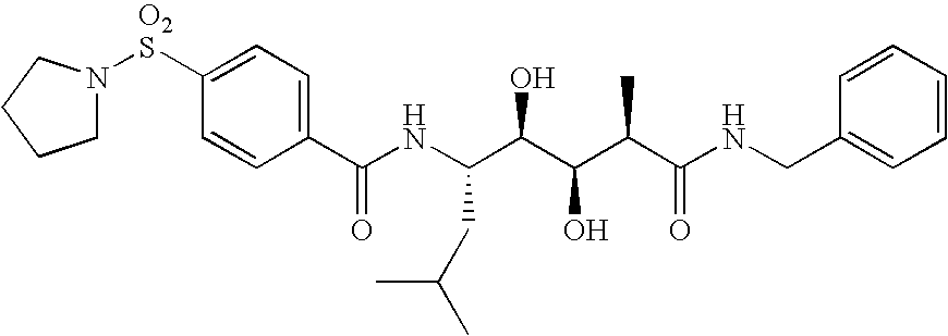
C1N([O2S]C2=CC=C(C(NC(C(C(C(C(NCC3=CC=CC=C3)=O)C)O)O)CC(C)C)=O)C=C2)CCC1
